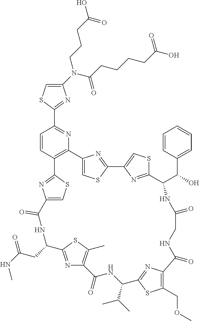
C1(N(C(CCCCC(=O)O)=O)CCCC(O)=O)=CSC(C2=NC3=C(C=C2)C2=NC(=CS2)C(=O)NC(CC(=O)NC)C2=NC(=C(C)S2)C(=O)NC(C(C)C)C2=NC(=C(COC)S2)C(=O)NCC(=O)NC(C(C2=CC=CC=C2)O)C2=NC(=CS2)C2=NC3=CS2)=N1
